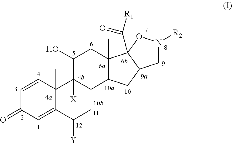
C1=CC2(C)C(=CC1=O)C([Y])CC1C2([X])C(O)CC2(C)C1CC1C2(C([R1])=O)ON([R2])C1
